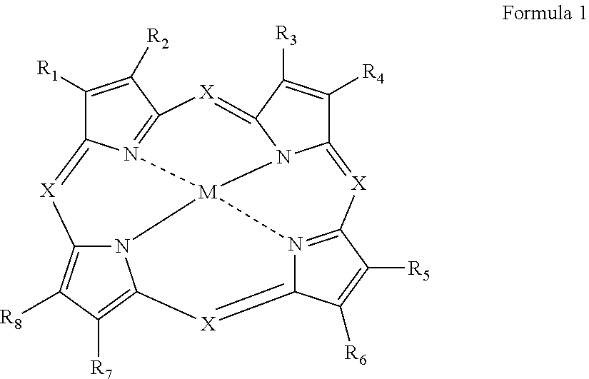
C1([R1])=C([R2])C2=N3C1=[X]C1=C([R8])C([R7])=C4N1[M]31N3=C(C([R5])=C([R6])C3=[X]4)[X]=C3C([R4])=C([R3])C(=[X]2)N31
